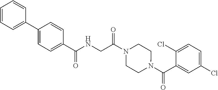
C1=CC=C(C2=CC=C(C(NCC(N3CCN(C(C4=CC(Cl)=CC=C4Cl)=O)CC3)=O)=O)C=C2)C=C1
